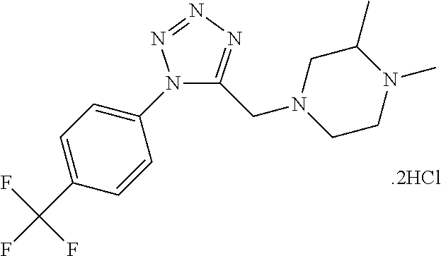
N1(C2=CC=C(C(F)(F)F)C=C2)C(CN2CCN(C)C(C)C2)=NN=N1.[.2HCl]
